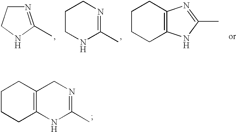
N1=C(C)NCC1.C1CNC(C)=NC1.C1CCC2=C(C1)N=C(C)N2.C1CCC2=C(C1)CN=C(C)N2
